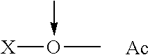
[X]O(C)-C.[Ac]
